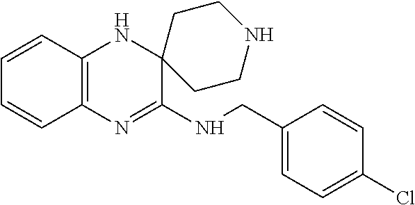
C12=C(N=C(NCC3=CC=C(Cl)C=C3)C3(N1)CCNCC3)C=CC=C2
